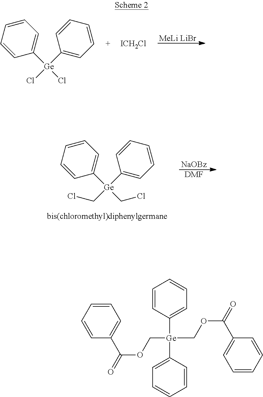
[Ge](C1=CC=CC=C1)(C1=CC=CC=C1)(CCl)CCl.[NaOBz].[DMF].[MeLi LiBr].[Ge](C1=CC=CC=C1)(C1=CC=CC=C1)(Cl)Cl.[ICH2Cl].C1=CC([Ge](C2=CC=CC=C2)(COC(=O)C2=CC=CC=C2)COC(=O)C2=CC=CC=C2)=CC=C1
